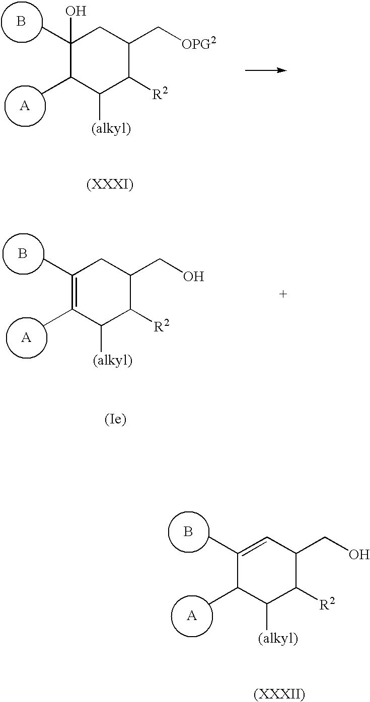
C1(C)(O)C(C)C([(alkyl)])C([R2])C(C[OPG2])C1.B.C1(C)=C(C)C([(alkyl)])C([R2])C(CO)C1.B.C1(C)=CC(CO)C([R2])C([(alkyl)])C1C.B
